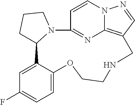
C1=CN2C3=C(C=N2)CNCCOC2=CC=C(F)C=C2C2CCCN2C1=N3
